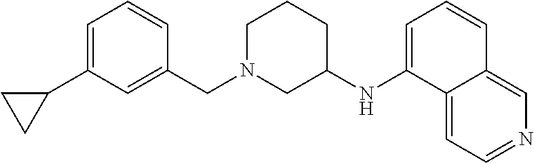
C1(C2CC2)=CC=CC(CN2CCCC(NC3=CC=CC4=CN=CC=C34)C2)=C1
